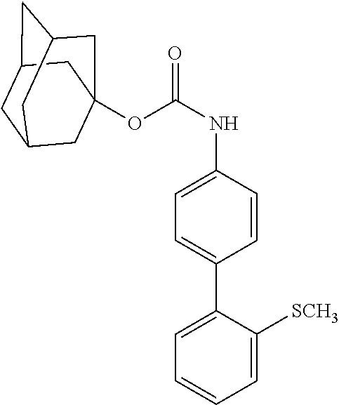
O(C(NC1=CC=C(C2=CC=CC=C2[SCH3])C=C1)=O)C12CC3CC(CC(C1)C3)C2
